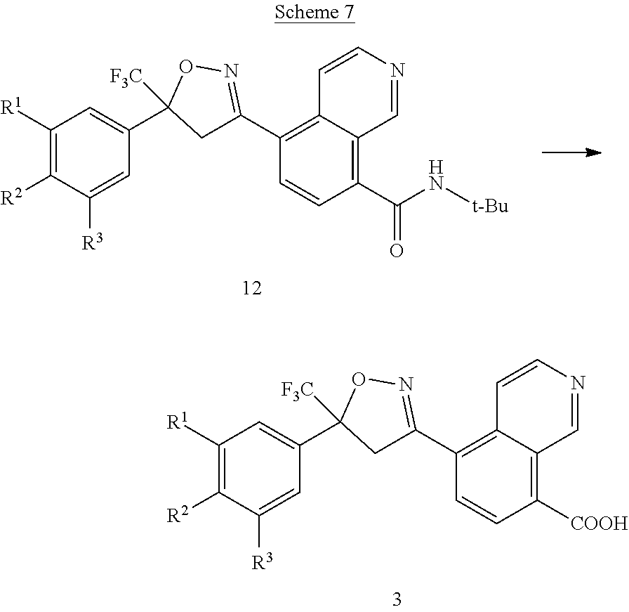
C1([R1])=C([R2])C([R3])=CC(C2([F3C])CC(C3=C4C(=C(C(N[t-Bu])=O)C=C3)C=NC=C4)=NO2)=C1.C1([R1])=C([R2])C([R3])=CC(C2([F3C])CC(C3=C4C(=C([COOH])C=C3)C=NC=C4)=NO2)=C1
